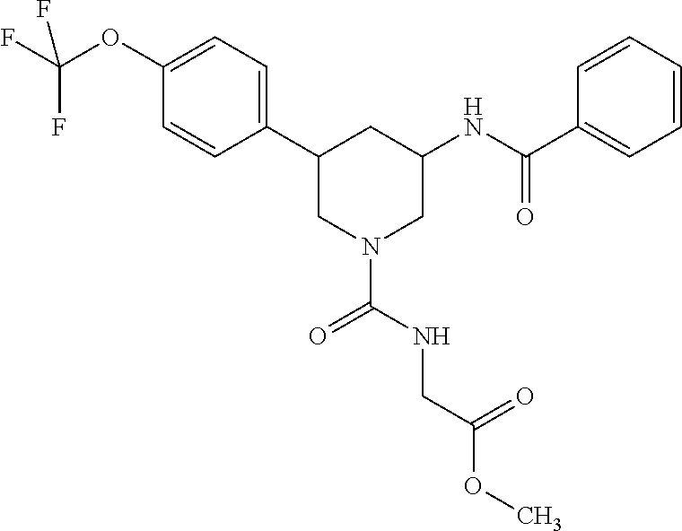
C1(OC(F)(F)F)=CC=C(C2CN(C(NCC(OC)=O)=O)CC(NC(C3=CC=CC=C3)=O)C2)C=C1
